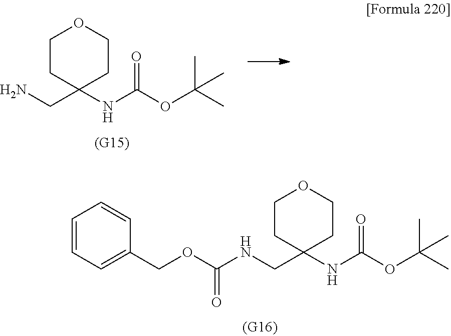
C1CC(NC(=O)OC(C)(C)C)(CN)CCO1.C1CC(NC(=O)OC(C)(C)C)(CNC(OCC2=CC=CC=C2)=O)CCO1
